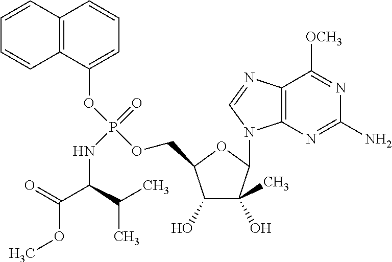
COC(=O)C(NP(=O)(OC1=CC=CC2=C1C=CC=C2)OCC1C(O)C(O)(C)C(N2C3=C(N=C2)C([OCH3])=NC(N)=N3)O1)C(C)C
